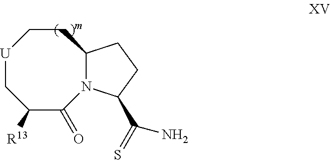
[U]1CC([R13])C(=O)N2C(CC1)CCC2C(=S)N
